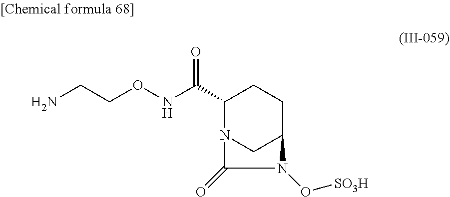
NCCONC(C1N2CC(CC1)N(O[SO3H])C2=O)=O
